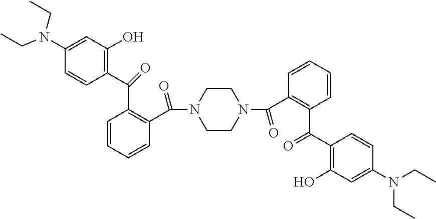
C1(N(CC)CC)=CC(O)=C(C(C2=C(C(N3CCN(C(C4=C(C(=O)C5=C(O)C=C(N(CC)CC)C=C5)C=CC=C4)=O)CC3)=O)C=CC=C2)=O)C=C1
